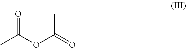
CC(OC(=O)C)=O
